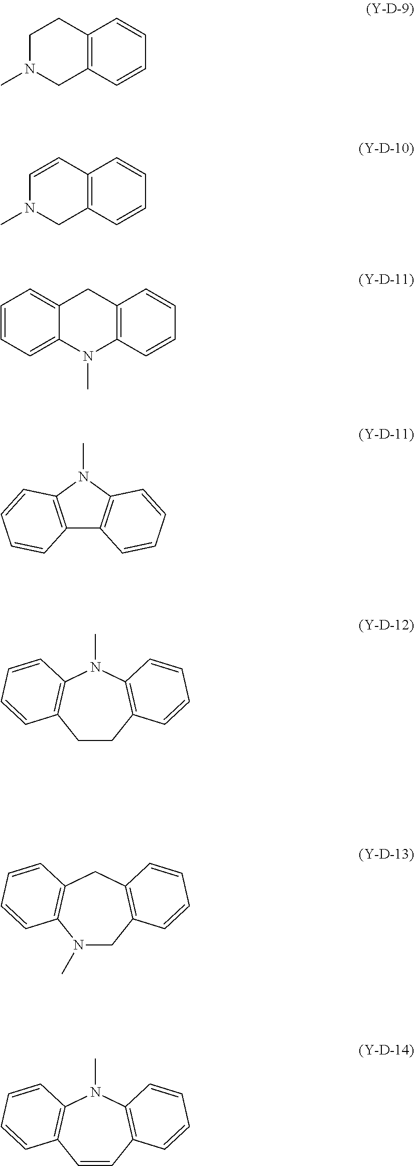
C12=C(C=CC=C1)CN(C)CC2.C12=C(C=CC=C1)CN(C)C=C2.C1=CC=C2C(=C1)CC1=C(N2C)C=CC=C1.C12=C(N(C)C3=C1C=CC=C3)C=CC=C2.C1CC2=C(N(C)C3=C1C=CC=C3)C=CC=C2.N1(C)CC2=C(CC3=C1C=CC=C3)C=CC=C2.C1=CC2=C(N(C)C3=C1C=CC=C3)C=CC=C2
